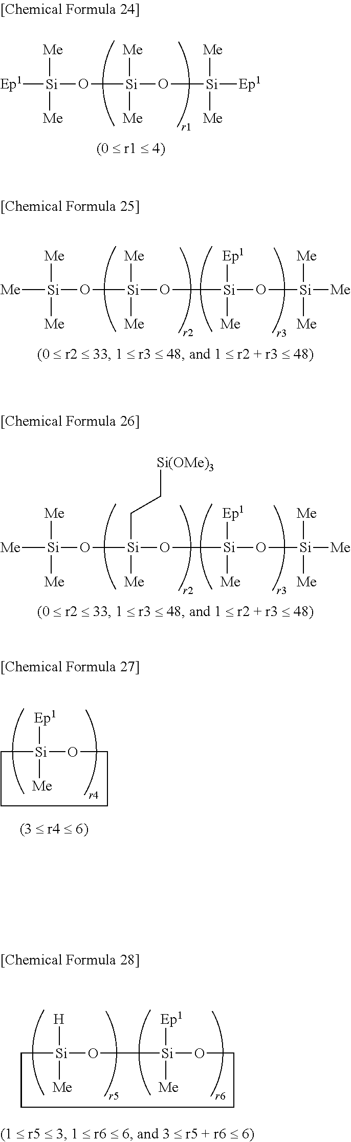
[Ep1][Si](O[Si](O[Si]([Ep1])([Me])[Me])([Me])[Me])([Me])[Me].[Me][Si](O[Si](O[Si](O[Si]([Me])([Me])[Me])([Ep1])[Me])([Me])[Me])([Me])[Me].[Me][Si](O[Si](O[Si](O[Si]([Me])([Me])[Me])([Ep1])[Me])(CC[Si(OMe)3])[Me])([Me])[Me].[Si]1([Ep1])([Me])OCCCC1.[Si]1([Ep1])([Me])OCCCC[Si]([H])([Me])O1
